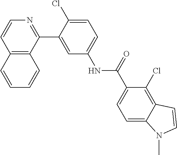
C12=C(C(C3=CC(NC(C4=CC=C5C(=C4Cl)C=CN5C)=O)=CC=C3Cl)=NC=C1)C=CC=C2
